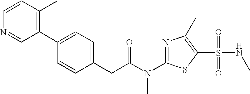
C1=CC(C)=C(C2=CC=C(CC(N(C3=NC(C)=C(S(=O)(NC)=O)S3)C)=O)C=C2)C=N1
